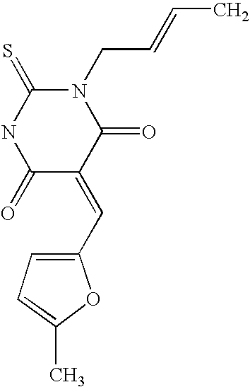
N1(CC=CC)C(=S)NC(=O)C(=CC2=CC=C(C)O2)C1=O
